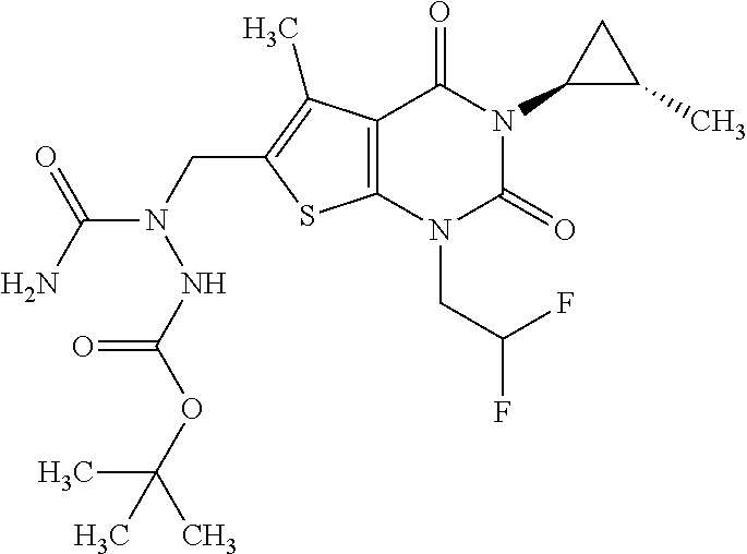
C12=C(N(CC(F)F)C(=O)N(C3C(C)C3)C1=O)SC(CN(C(N)=O)NC(OC(C)(C)C)=O)=C2C
